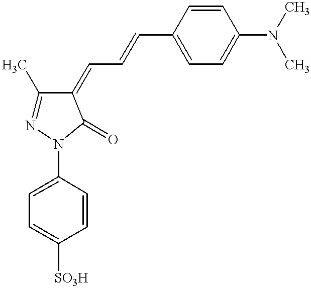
C1=C([SO3H])C=CC(N2N=C(C)C(=CC=CC3=CC=C(N(C)C)C=C3)C2=O)=C1
